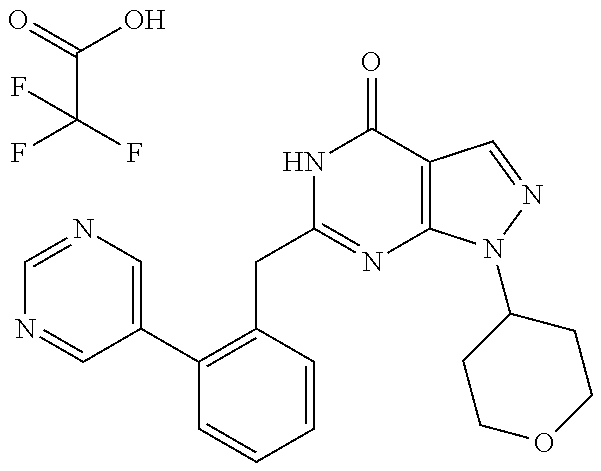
C1=NC=C(C2=C(CC3=NC4=C(C(=O)N3)C=NN4C3CCOCC3)C=CC=C2)C=N1.FC(F)(C(=O)O)F
